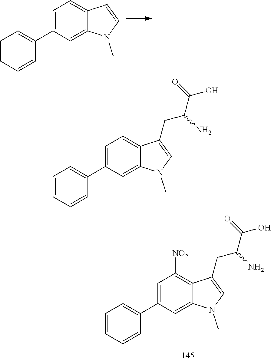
C1=CC=CC(C2=CC([NO2])=C3C(=C2)N(C)C=C3CC(C(O)=O)N)=C1.C1=CC=CC(C2=CC=C3C(=C2)N(C)C=C3)=C1.C1=CC=CC(C2=CC=C3C(=C2)N(C)C=C3CC(C(O)=O)N)=C1
